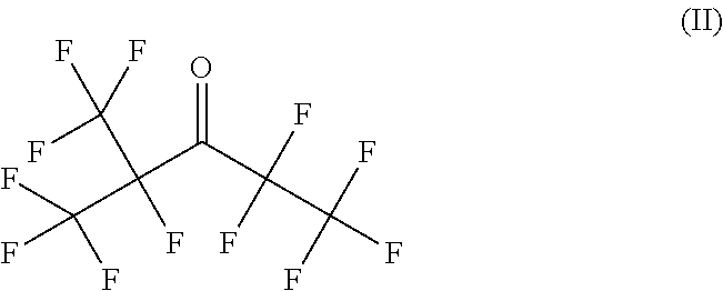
FC(C(F)(C(F)(F)F)C(C(C(F)(F)F)(F)F)=O)(F)F
